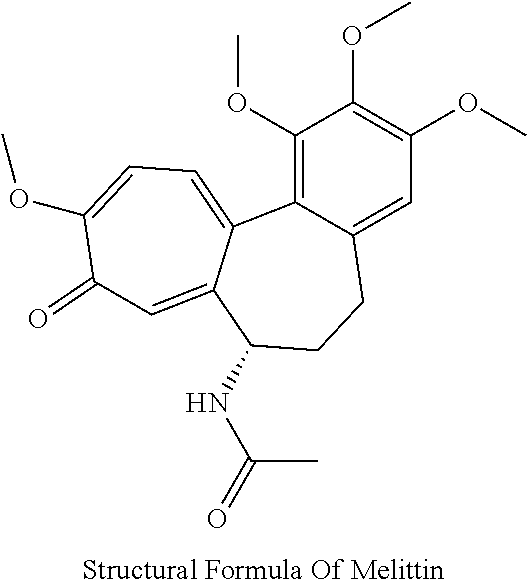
C1(OC)=C2C(=CC(OC)=C1OC)CCC(NC(=O)C)C1=CC(=O)C(OC)=CC=C21
